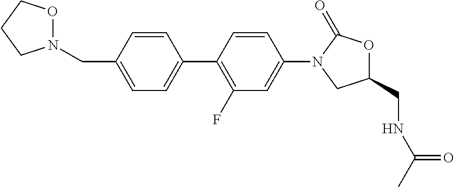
N1(CC2=CC=C(C3=C(F)C=C(N4CC(CNC(C)=O)OC4=O)C=C3)C=C2)OCCC1
